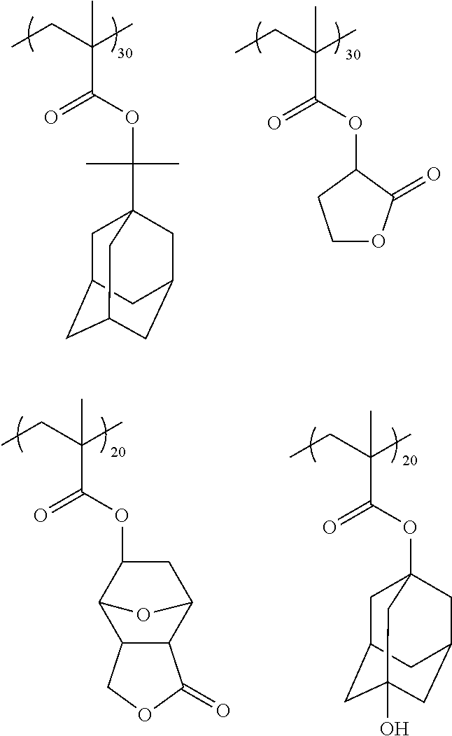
C(C(CC)(C)C)(OC(C)(C)C12CC3CC(CC(C1)C3)C2)=O.C(C(CC)(C)C)(OC1C(=O)OCC1)=O.C(C(CC)(C)C)(OC1C2C3C(C(C1)O2)C(=O)OC3)=O.C(C(CC)(C)C)(OC12CC3CC(O)(CC(C1)C3)C2)=O
